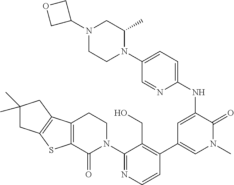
C12=C(C(=O)N(C3=NC=CC(C4=CN(C)C(=O)C(NC5=CC=C(N6C(C)CN(C7COC7)CC6)C=N5)=C4)=C3CO)CC1)SC1=C2CC(C)(C)C1
